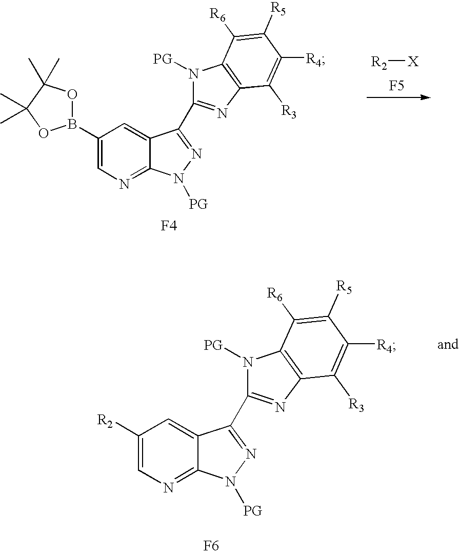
C1(B2OC(C)(C)C(C)(C)O2)=CN=C2C(=C1)C(C1=NC3=C(N1[PG])C([R6])=C([R5])C([R4])=C3[R3])=NN2[PG].[F4].[R2][X].[F5].C1([R2])=CN=C2C(=C1)C(C1=NC3=C(N1[PG])C([R6])=C([R5])C([R4])=C3[R3])=NN2[PG].[F6]
